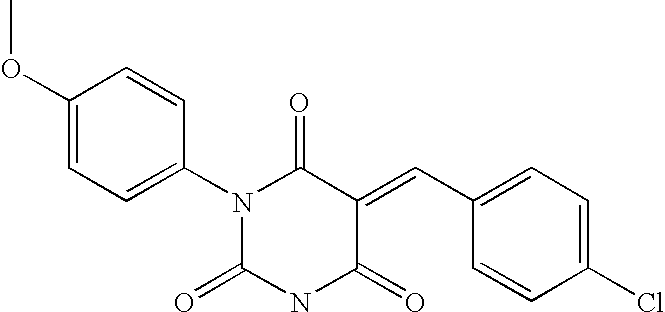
C1(OC)=CC=C(N2C(=O)NC(=O)C(=CC3=CC=C(Cl)C=C3)C2=O)C=C1
